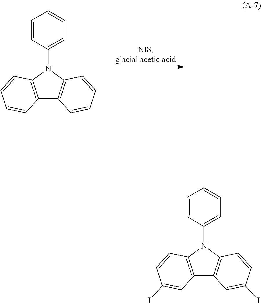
C12=C(N(C3=CC=CC=C3)C3=C1C=CC=C3)C=CC=C2.C12=C(N(C3=CC=CC=C3)C3=C1C=C(I)C=C3)C=CC(I)=C2
